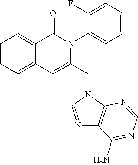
C1=CC=C2C(=C1C)C(=O)N(C1=CC=CC=C1F)C(CN1C3=C(N=C1)C(N)=NC=N3)=C2
